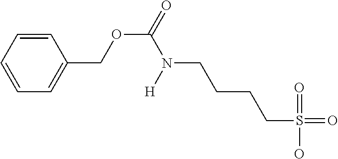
C1=CC=CC=C1COC(=O)N([H])CCCCS(=O)(=O)O
